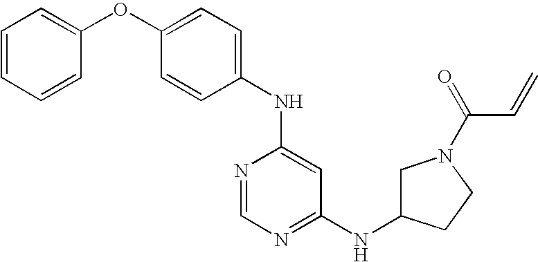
N(C1=CC(NC2CN(C(=O)C=C)CC2)=NC=N1)C1=CC=C(OC2=CC=CC=C2)C=C1
